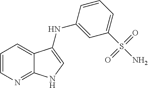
C1=CN=C2C(=C1)C(NC1=CC(S(N)(=O)=O)=CC=C1)=CN2
